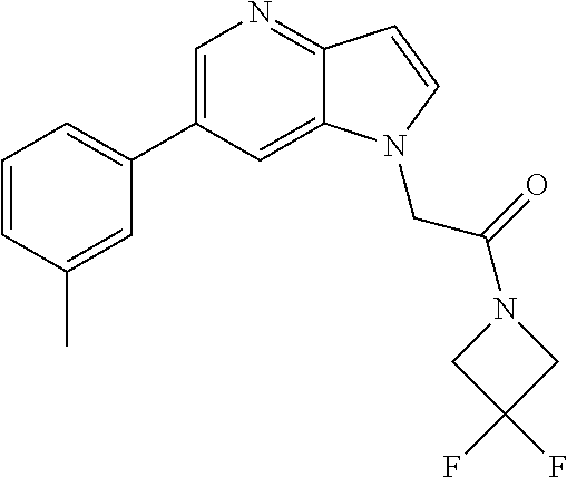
C1=C(C2=CC=CC(C)=C2)C=C2C(=N1)C=CN2CC(=O)N1CC(F)(F)C1
